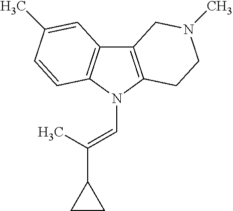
C12=C(N(C=C(C)C3CC3)C3=C1C=C(C)C=C3)CCN(C)C2
